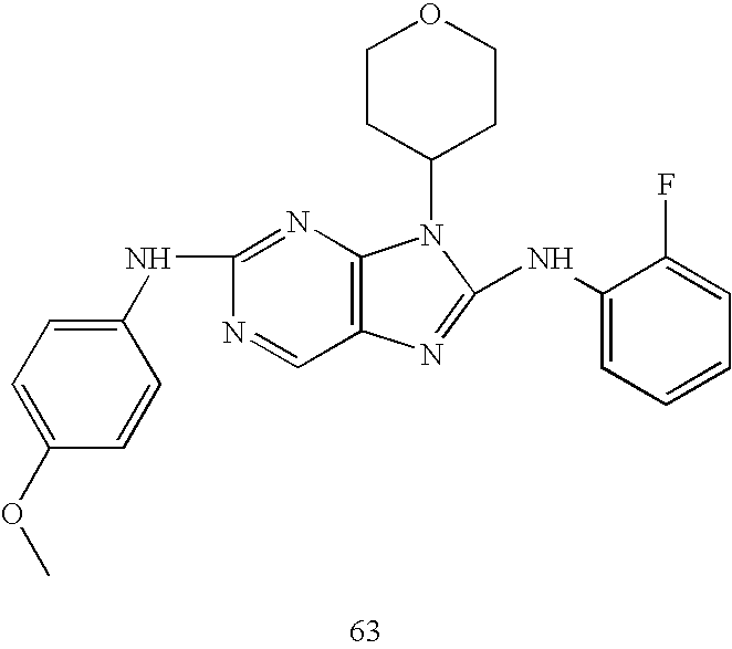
C1(NC2=NC3=C(C=N2)N=C(NC2=CC=CC=C2F)N3C2CCOCC2)=CC=C(OC)C=C1
